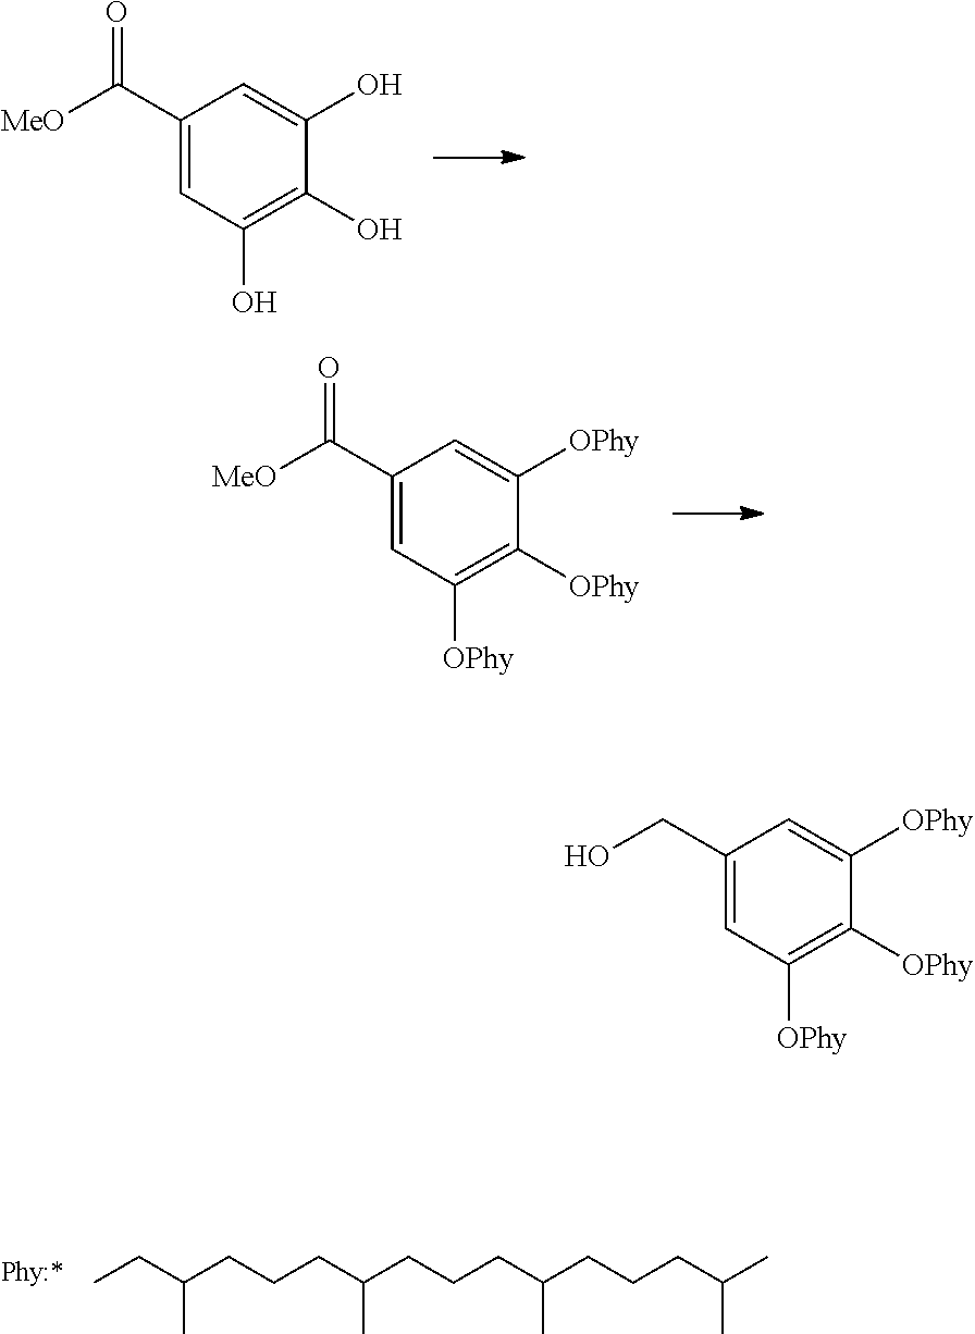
CCC(CCCC(CCCC(CCCC(C)C)C)C)C.C1(O)=CC(C([MeO])=O)=CC(O)=C1O.C1([OPhy])=CC(C([MeO])=O)=CC([OPhy])=C1[OPhy].C1([OPhy])=CC(CO)=CC([OPhy])=C1[OPhy]
